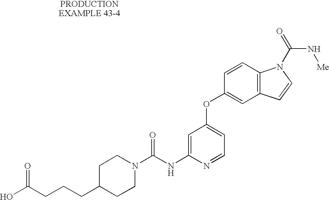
C1=C(NC(N2CCC(CCCC(O)=O)CC2)=O)N=CC=C1OC1=CC2=C(C=C1)N(C(=O)N[Me])C=C2
